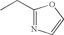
CCC1=NC=CO1
